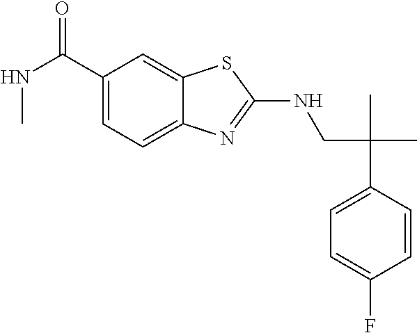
C(CNC1=NC2=CC=C(C(NC)=O)C=C2S1)(C1=CC=C(F)C=C1)(C)C
